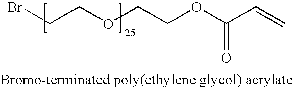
BrCCOCCOC(C=C)=O
